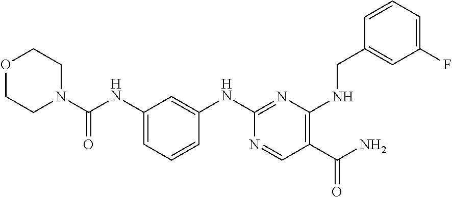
O1CCN(C(=O)NC2=CC=CC(NC3=NC(NCC4=CC(F)=CC=C4)=C(C(=O)N)C=N3)=C2)CC1
